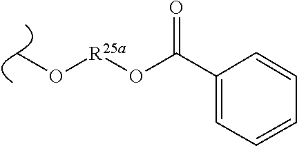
CO[R25a]OC(=O)C1=CC=CC=C1
